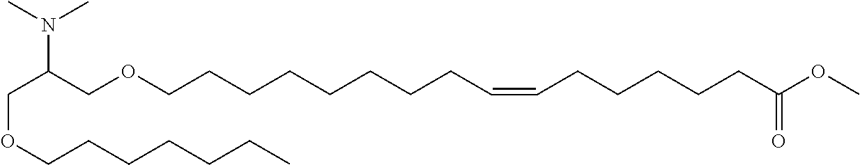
C(OCCCCCCC)C(COCCCCCCCCC=CCCCCCC(OC)=O)N(C)C
